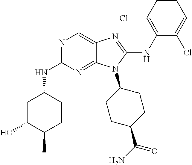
N1=C(NC2CC(O)C(C)CC2)N=C2C(=C1)N=C(NC1=C(Cl)C=CC=C1Cl)N2C1CCC(C(N)=O)CC1
